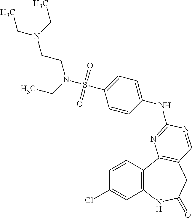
C1=CC2=C(C=C1Cl)NC(=O)CC1=C2N=C(NC2=CC=C(S(=O)(=O)N(CC)CCN(CC)CC)C=C2)N=C1
